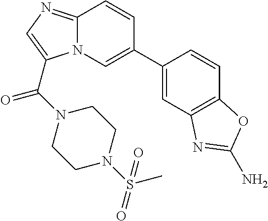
C12=NC=C(C(N3CCN(S(=O)(C)=O)CC3)=O)N1C=C(C1=CC3=C(C=C1)OC(N)=N3)C=C2
